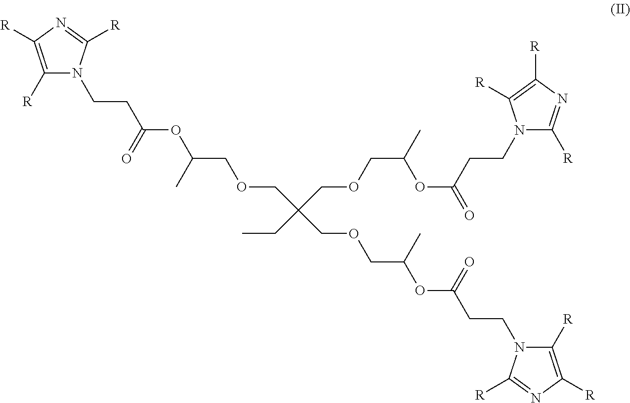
C1([R])=C([R])N=C([R])N1CCC(OC(COCC(CC)(COCC(OC(CCN1C([R])=NC([R])=C1[R])=O)C)COCC(OC(CCN1C([R])=C([R])N=C1[R])=O)C)C)=O
